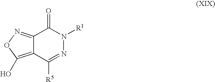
C12=NOC(O)=C1C([R5])=NN([R1])C2=O
